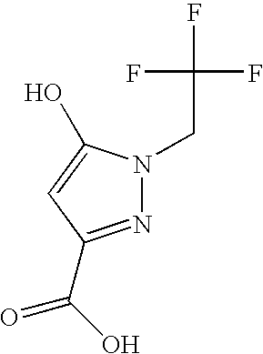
N1=C(C(O)=O)C=C(O)N1CC(F)(F)F
